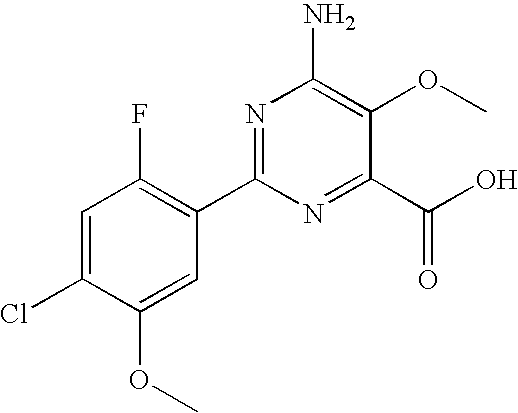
C1=C(Cl)C(OC)=CC(C2=NC(N)=C(OC)C(C(O)=O)=N2)=C1F
